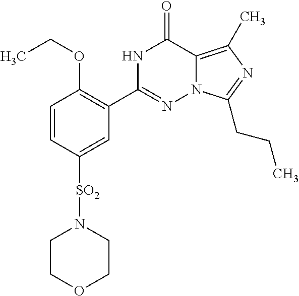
CCOC1=C(C2=NN3C(=C(C)N=C3CCC)C(=O)N2)C=C([SO2]N2CCOCC2)C=C1
